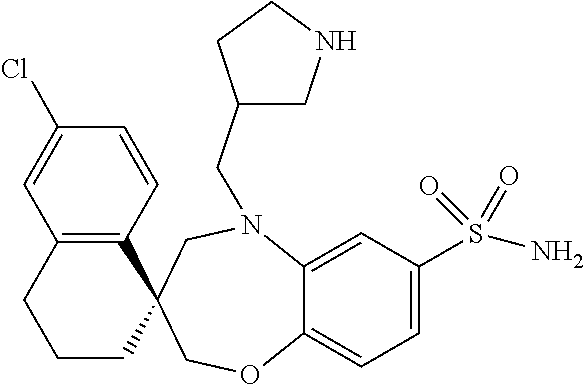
C1=C2C(=CC=C1S(=O)(=O)N)OCC1(C3=C(C=C(Cl)C=C3)CCC1)CN2CC1CCNC1
